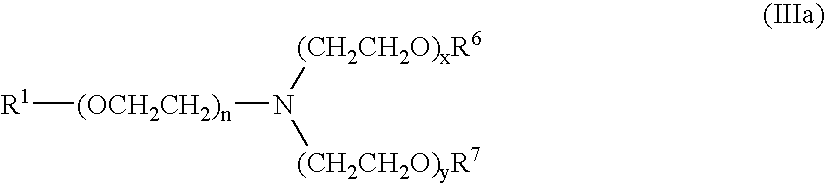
[R1][(OCH2CH2)n]N([(CH2CH2O)yR7])[(CH2CH2O)xR6]
